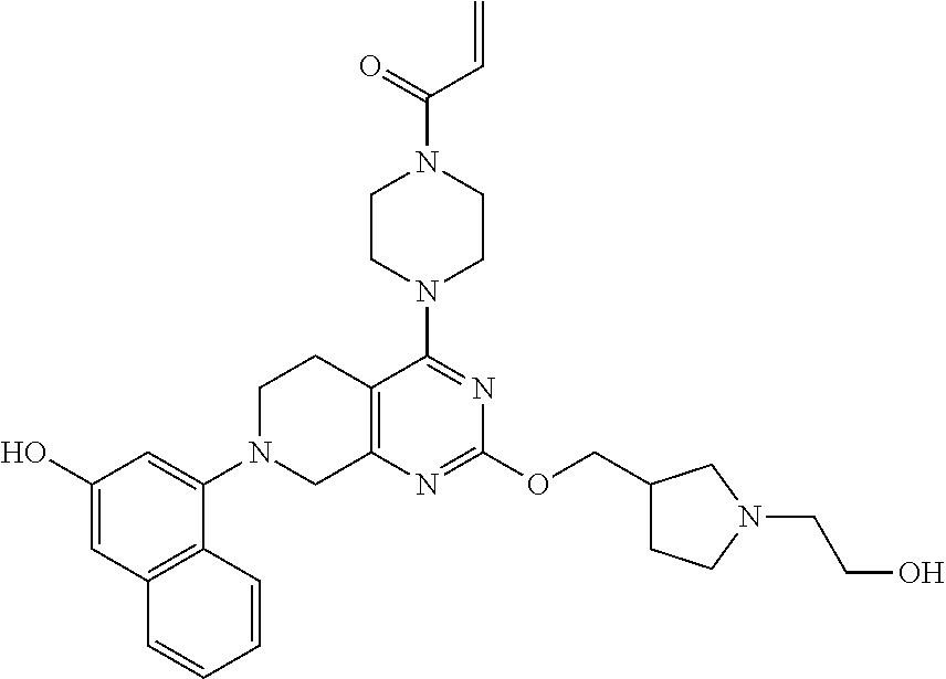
C12=C(N=C(OCC3CCN(CCO)C3)N=C1N1CCN(C(=O)C=C)CC1)CN(C1=CC(O)=CC3=C1C=CC=C3)CC2
